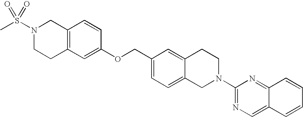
C12=C(CCN(S(C)(=O)=O)C1)C=C(OCC1=CC=C3C(=C1)CCN(C1=NC=C4C(=N1)C=CC=C4)C3)C=C2
